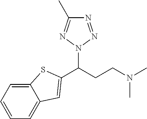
C(CCN(C)C)(N1N=NC(C)=N1)C1=CC2=CC=CC=C2S1
